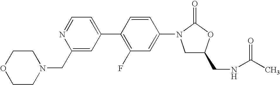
N1=CC=C(C2=C(F)C=C(N3C(=O)OC(CNC(C)=O)C3)C=C2)C=C1CN1CCOCC1
